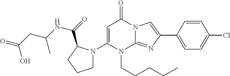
C1(N2CCCC2C(NC(CC(=O)O)C)=O)=CC(=O)N2C(=NC(C3=CC=C(Cl)C=C3)=C2)N1CCCCC
